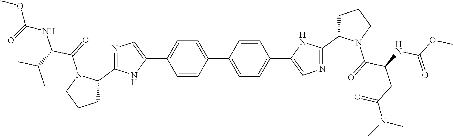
C1=CC(C2=CC=C(C3=CN=C(C4CCCN4C(C(CC(N(C)C)=O)NC(OC)=O)=O)N3)C=C2)=CC=C1C1=CN=C(C2CCCN2C(C(NC(=O)OC)C(C)C)=O)N1
